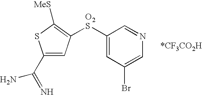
C1(C(=N)N)=CC([O2S]C2=CC(Br)=CN=C2)=C([MeS])S1
